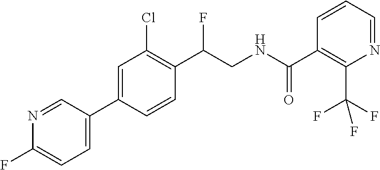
C(C1=C(Cl)C=C(C2=CC=C(F)N=C2)C=C1)(F)CNC(C1=C(C(F)(F)F)N=CC=C1)=O
